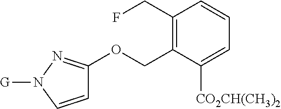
C1(CF)=C(COC2=NN([G])C=C2)C([CO2CH(CH3)2])=CC=C1
